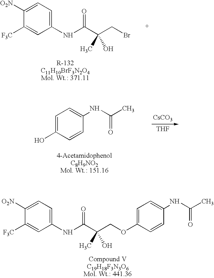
C1([O2N])=CC=C(NC(C(CBr)(C)O)=O)C=C1[F3C].[CsCO3].[THF].C1=C(O)C=CC(NC(C)=O)=C1.C1([O2N])=CC=C(NC(C(COC2=CC=C(NC(C)=O)C=C2)(C)O)=O)C=C1[F3C]
